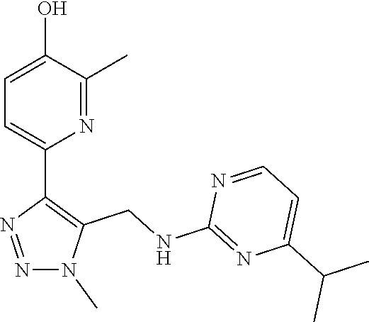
N1(C)N=NC(C2=CC=C(O)C(C)=N2)=C1CNC1=NC(C(C)C)=CC=N1
